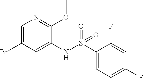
C1=C(Br)C=C(NS(C2=CC=C(F)C=C2F)(=O)=O)C(OC)=N1
